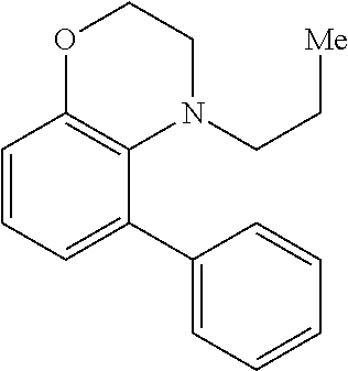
C([Me])CN1CCOC2=C1C(C1=CC=CC=C1)=CC=C2
